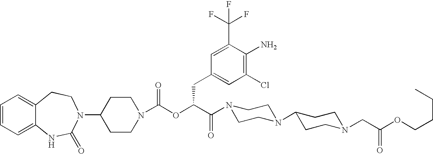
C1=CC=C2C(=C1)CCN(C1CCN(C(OC(C(N3CCN(C4CCN(CC(OCCCC)=O)CC4)CC3)=O)CC3=CC(Cl)=C(N)C(C(F)(F)F)=C3)=O)CC1)C(=O)N2
